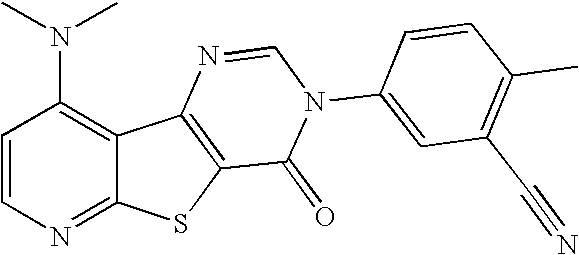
C1(N(C)C)=C2C(=NC=C1)SC1=C2N=CN(C2=CC(C#N)=C(C)C=C2)C1=O
